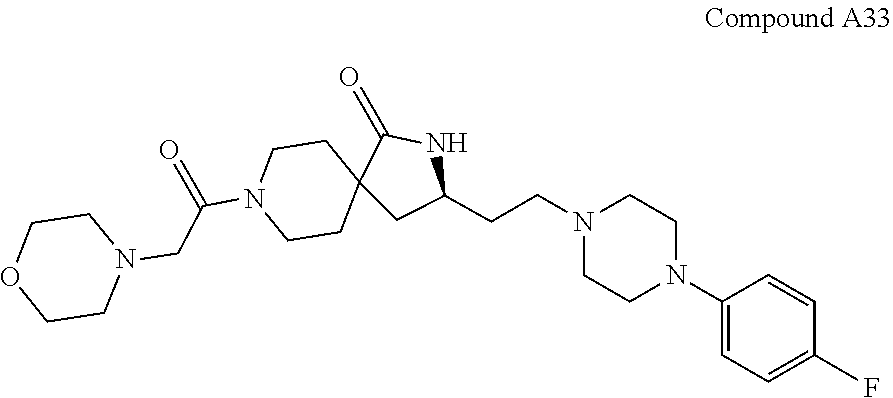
C1=CC(N2CCN(CCC3NC(=O)C4(C3)CCN(C(CN3CCOCC3)=O)CC4)CC2)=CC=C1F
